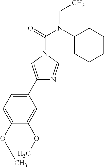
C1(C2=CN(C(N(C3CCCCC3)CC)=O)C=N2)=CC=C(OC)C(OC)=C1
